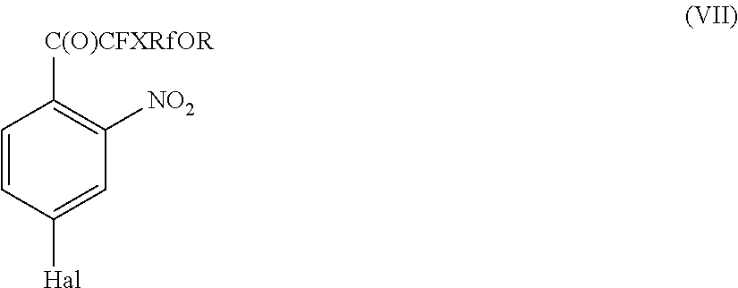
C1=CC([Hal])=CC([NO2])=C1[C(O)CFXRfOR]
